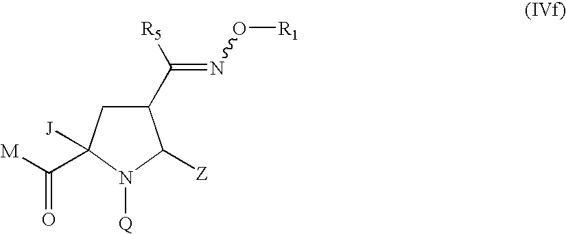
C1(C(=NO[R1])[R5])CC([J])(C([M])=O)N([Q])C1[Z]
